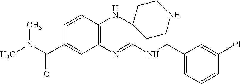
C12=C(N=C(NCC3=CC=CC(Cl)=C3)C3(N1)CCNCC3)C=C(C(N(C)C)=O)C=C2
